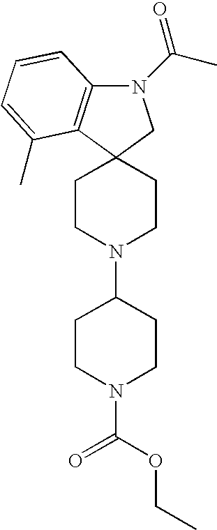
N1(C(C)=O)C2=C(C3(C1)CCN(C1CCN(C(OCC)=O)CC1)CC3)C(C)=CC=C2
